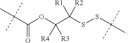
C(C(OC(C(SSC(C)(C)C)([R1])[R2])([R4])[R3])=O)(C)(C)C
